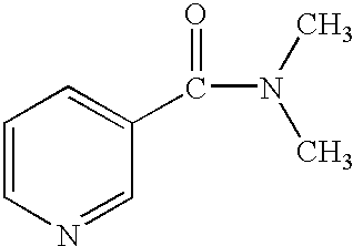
N(C(=O)C1=CC=CN=C1)(C)C
